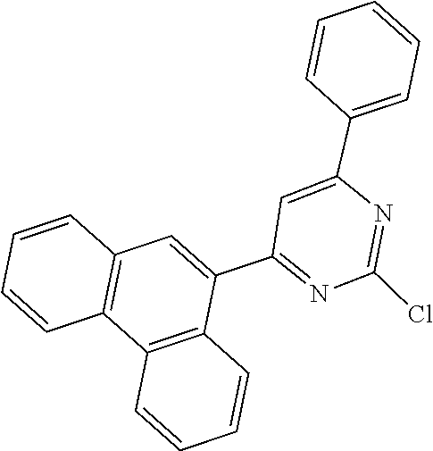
ClC1=NC(C2=CC=CC=C2)=CC(C2=CC3=C(C4=C2C=CC=C4)C=CC=C3)=N1
